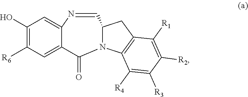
C1(O)=C([R6])C=C2C(=C1)N=CC1N(C2=O)C2=C(C1)C([R1])=C([R2])C([R3])=C2[R4]
